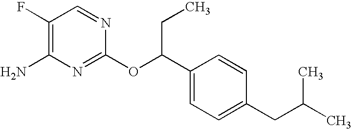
C1(F)=C(N)N=C(OC(C2=CC=C(CC(C)C)C=C2)CC)N=C1
